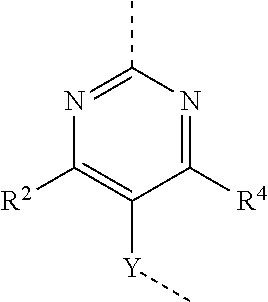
C1([R4])=NC(C)=NC([R2])=C1[Y]C
